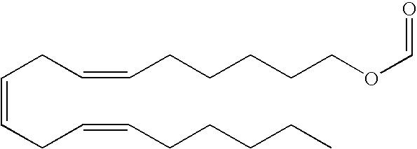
C(=CCC=CCCCCC)CC=CCCCCCOC=O
